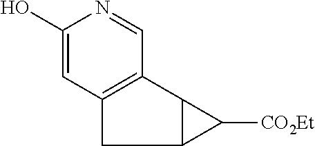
C1(O)=CC2=C(C=N1)C1C(C2)C1[CO2Et]
